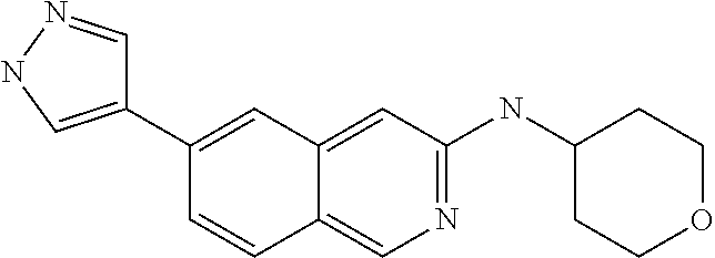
C1=CC2=CN=C(NC3CCOCC3)C=C2C=C1C1=CNN=C1
